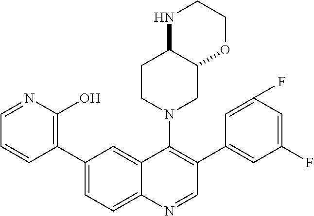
C1=NC(O)=C(C2=CC=C3C(=C2)C(N2CC4C(CC2)NCCO4)=C(C2=CC(F)=CC(F)=C2)C=N3)C=C1
